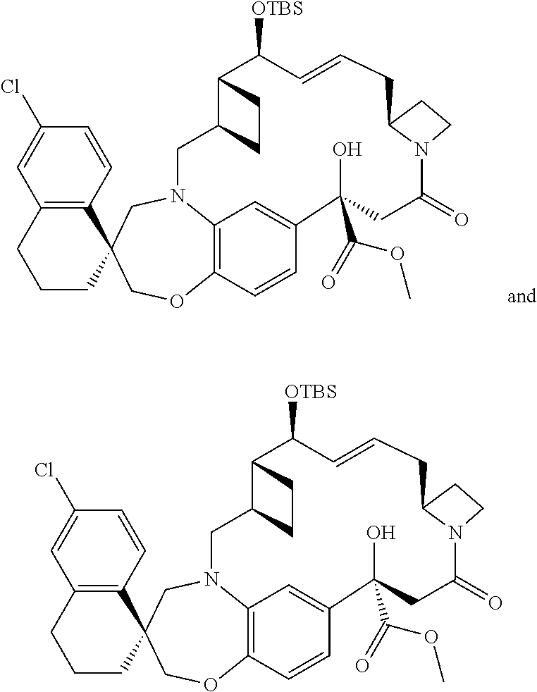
C12=C(C=CC(Cl)=C1)C1(CCC2)COC2=C3N(C1)CC1C(C([OTBS])C=CCC4N(C(=O)CC(O)(C(=O)OC)C(=C3)C=C2)CC4)CC1.C12=C(C=CC(Cl)=C1)C1(CCC2)COC2=C3N(C1)CC1C(C([OTBS])C=CCC4N(C(=O)CC(O)(C(=O)OC)C(=C3)C=C2)CC4)CC1
